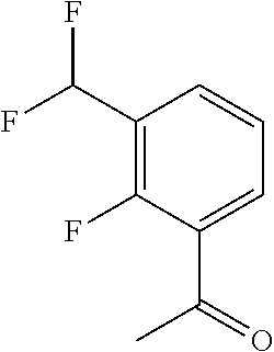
C1(C(F)F)=C(F)C(C(=O)C)=CC=C1
